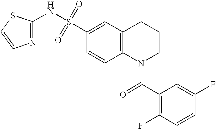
N1=C(NS(C2=CC3=C(C=C2)N(C(=O)C2=C(F)C=CC(F)=C2)CCC3)(=O)=O)SC=C1
